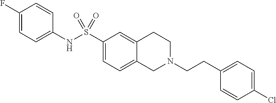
C1(F)=CC=C(NS(C2=CC=C3C(=C2)CCN(CCC2=CC=C(Cl)C=C2)C3)(=O)=O)C=C1
